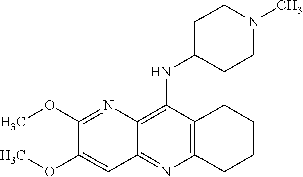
C12=C(C(NC3CCN(C)CC3)=C3C(=N1)C=C(OC)C(OC)=N3)CCCC2
